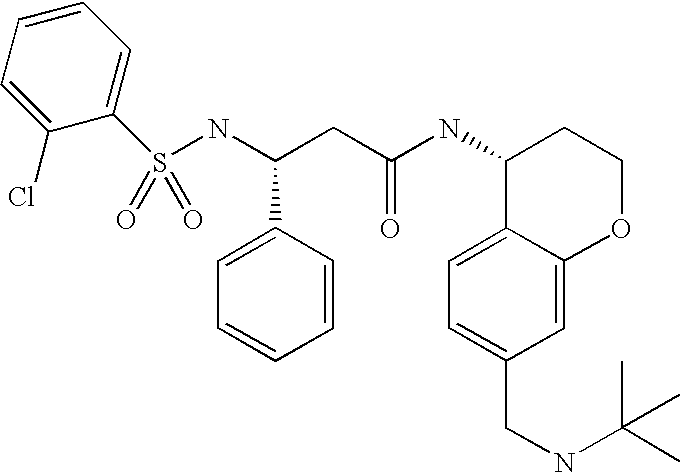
S(NC(CC(NC1C2=CC=C(CNC(C)(C)C)C=C2OCC1)=O)C1=CC=CC=C1)(=O)(=O)C1=CC=CC=C1Cl
